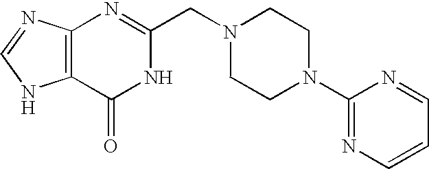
C12=C(N=C(CN3CCN(C4=NC=CC=N4)CC3)NC1=O)N=CN2
